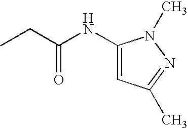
C1(NC(CC)=O)=CC(C)=NN1C
